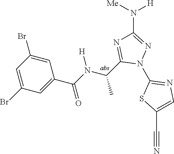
C1(N2N=C(N([H])[Me])N=C2C(C)N([H])C(=O)C2=CC(Br)=CC(Br)=C2)=NC=C(C#N)S1
